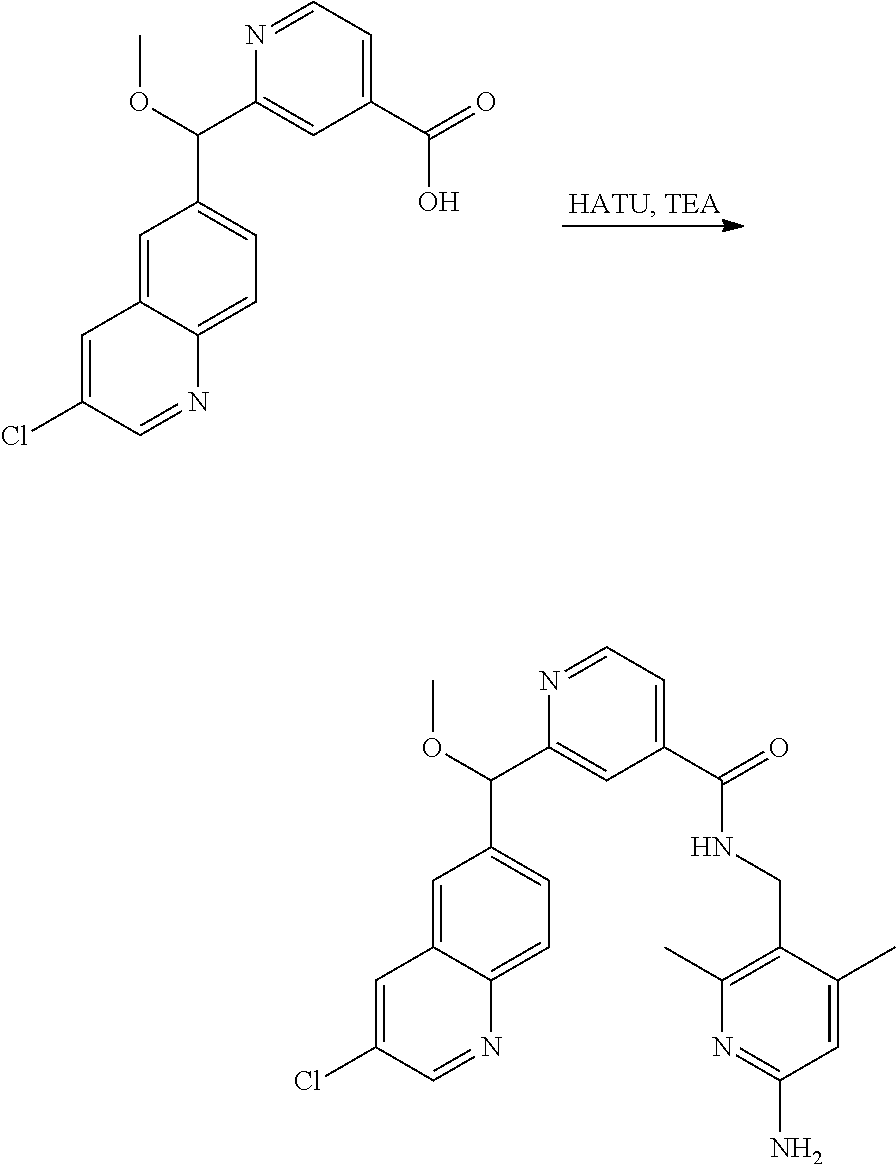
C1=C2C(=CC=C1C(C1=CC(C(NCC3=C(C)N=C(N)C=C3C)=O)=CC=N1)OC)N=CC(Cl)=C2.C1=C2C(=CC=C1C(C1=CC(C(O)=O)=CC=N1)OC)N=CC(Cl)=C2
